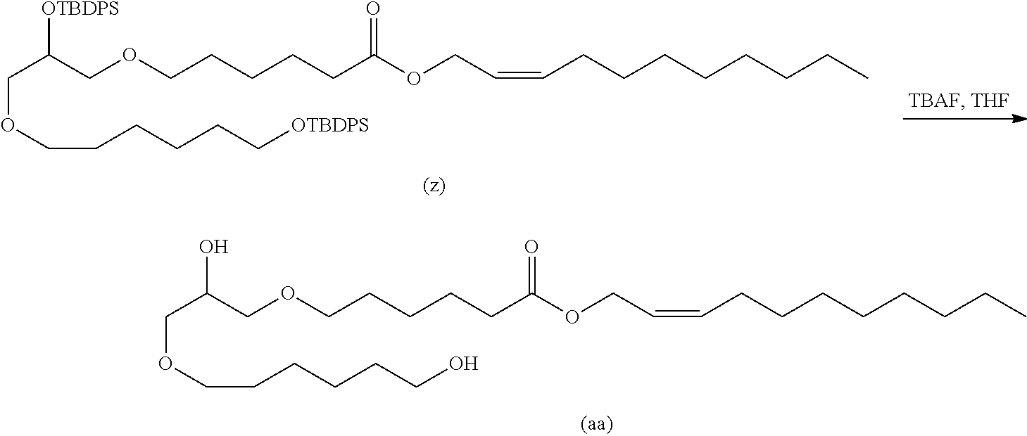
C(C([OTBDPS])COCCCCCC(OCC=CCCCCCCCC)=O)OCCCCCC[OTBDPS].C(C(O)COCCCCCC(OCC=CCCCCCCCC)=O)OCCCCCCO
